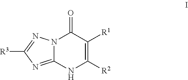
N12C(=NC([R3])=N1)NC([R2])=C([R1])C2=O
